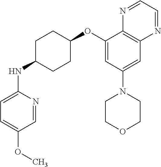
C1(NC2CCC(OC3=CC(N4CCOCC4)=CC4=C3N=CC=N4)CC2)=CC=C(OC)C=N1
